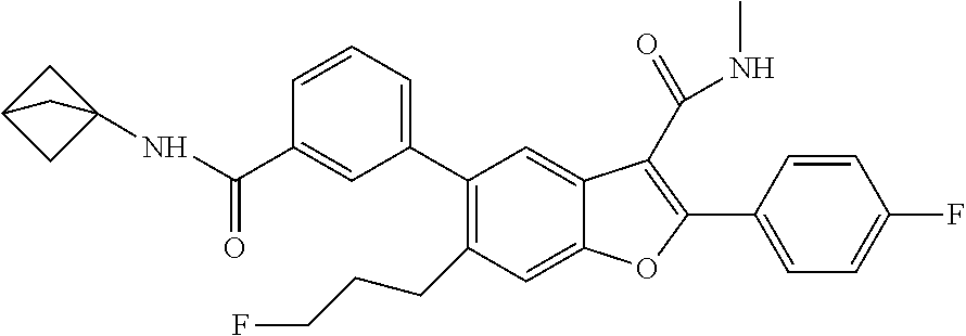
C1(CCCF)=C(C2=CC=CC(C(NC34CC(C3)C4)=O)=C2)C=C2C(=C1)OC(C1=CC=C(F)C=C1)=C2C(=O)NC
